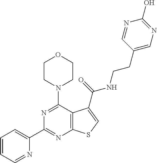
N1=C(N2CCOCC2)C2=C(N=C1C1=CC=CC=N1)SC=C2C(=O)NCCC1=CN=C(O)N=C1
